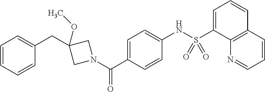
C1(CC2(OC)CN(C(C3=CC=C(NS(C4=CC=CC5=C4N=CC=C5)(=O)=O)C=C3)=O)C2)=CC=CC=C1
